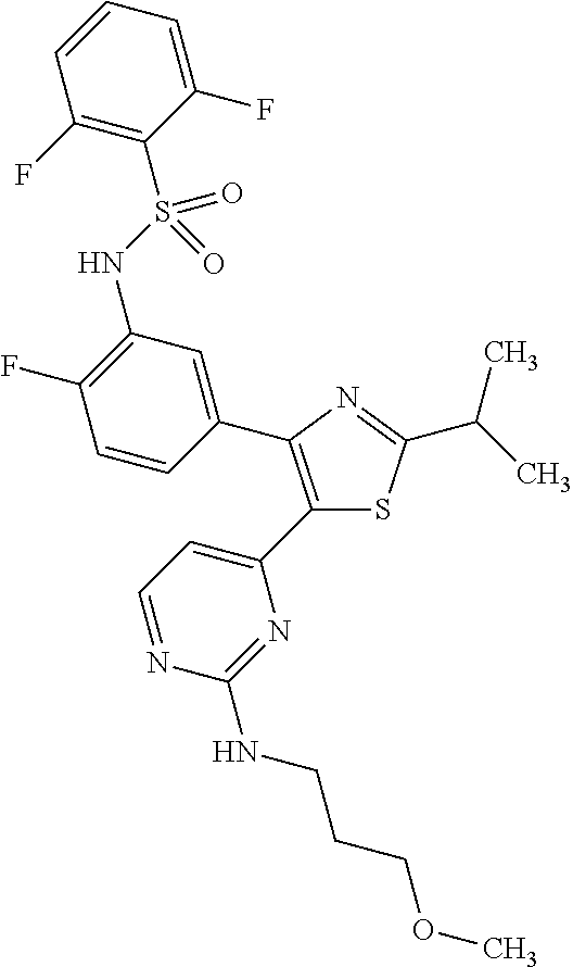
C1(C2=CC=NC(NCCCOC)=N2)=C(C2=CC(NS(C3=C(F)C=CC=C3F)(=O)=O)=C(F)C=C2)N=C(C(C)C)S1
